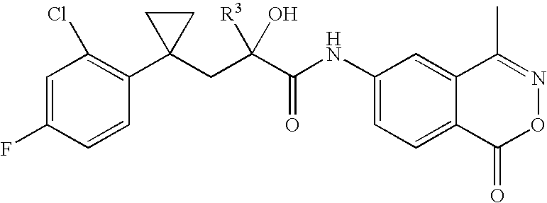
C1=C(F)C=CC(C2(CC(C(NC3=CC=C4C(=C3)C(C)=NOC4=O)=O)([R3])O)CC2)=C1Cl
